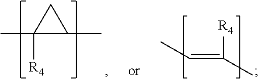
CC1([R4])C(C)C1.C(=C(C)[R4])C
